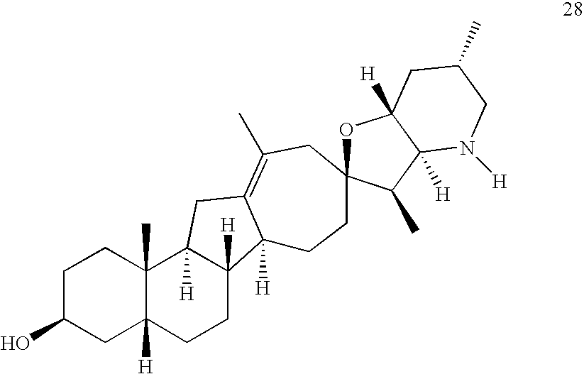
C1C(O)CC2([H])C(C)(C1)C1([H])C([H])(CC2)C2([H])C(=C(C)CC3(CC2)OC2([H])C([H])(C3C)N([H])CC(C)C2)C1
